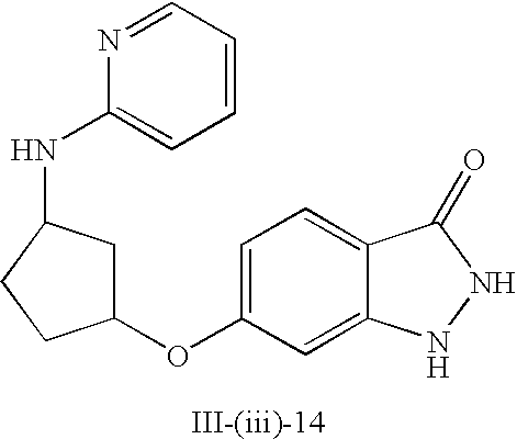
C1=C(OC2CC(NC3=CC=CC=N3)CC2)C=C2C(=C1)C(=O)NN2
